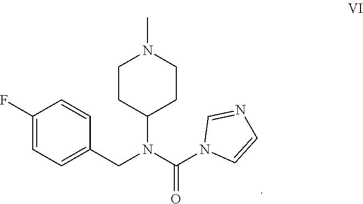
C1(F)=CC=C(CN(C2CCN(C)CC2)C(=O)N2C=CN=C2)C=C1
